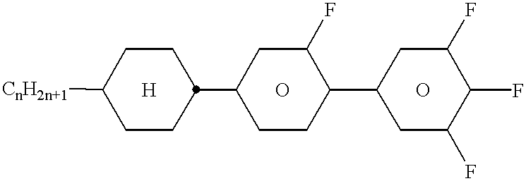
C1CC(C2CCC(C3CC(F)C(F)C(F)C3)C(F)C2)CCC1[CnH2n+1]
